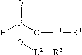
[H]P(=O)(O[L1][R1])O[L2][R2]
